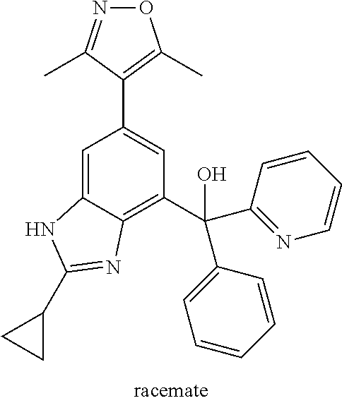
C1=C2C(=C(C(O)(C3=CC=CC=C3)C3=NC=CC=C3)C=C1C1=C(C)ON=C1C)N=C(C1CC1)N2
